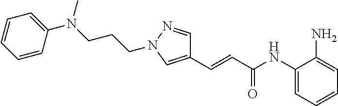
C1(N(C)CCCN2N=CC(C=CC(NC3=CC=CC=C3N)=O)=C2)=CC=CC=C1
